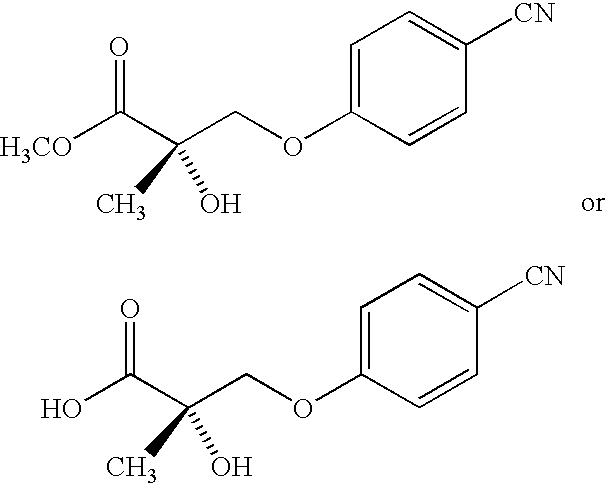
C(C(COC1=CC=C([CN])C=C1)(C)O)(=O)[H3CO].C(C(COC1=CC=C([CN])C=C1)(C)O)(=O)O
